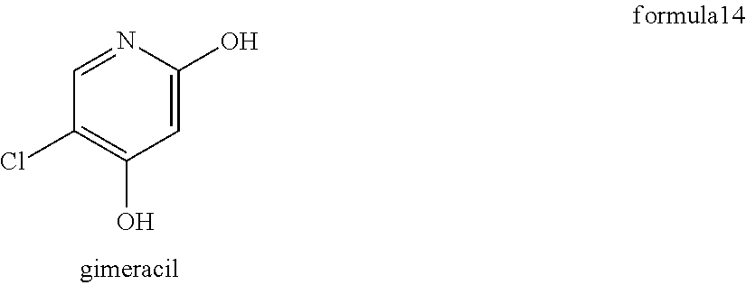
C1(Cl)=C(O)C=C(O)N=C1
